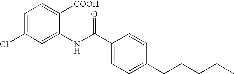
C1=C(Cl)C=C(NC(C2=CC=C(CCCCC)C=C2)=O)C([COOH])=C1
